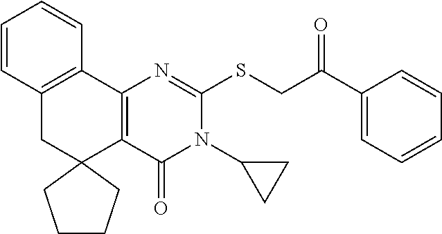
C12=C(C3=C(CC14CCCC4)C=CC=C3)N=C(SCC(C1=CC=CC=C1)=O)N(C1CC1)C2=O
